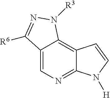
C12=CN=C3C(=C1N([R3])N=C2[R6])C=CN3[H]
